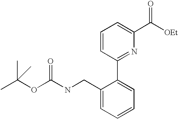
C1(CNC(OC(C)(C)C)=O)=CC=CC=C1C1=NC(C([OEt])=O)=CC=C1
